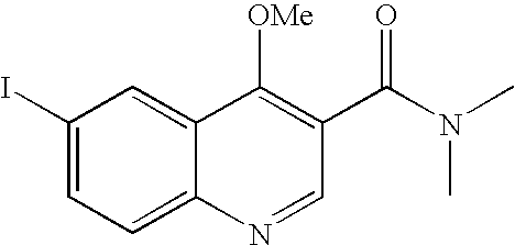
C1(I)=CC=C2C(=C1)C([OMe])=C(C(N(C)C)=O)C=N2
